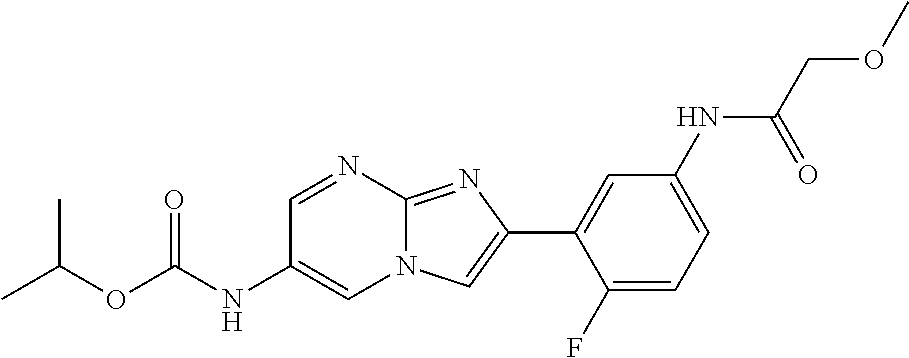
C1=NC2=NC(C3=CC(NC(COC)=O)=CC=C3F)=CN2C=C1NC(OC(C)C)=O
